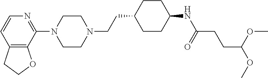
C12=C(C(N3CCN(CCC4CCC(NC(=O)CCC(OC)OC)CC4)CC3)=NC=C1)OCC2
